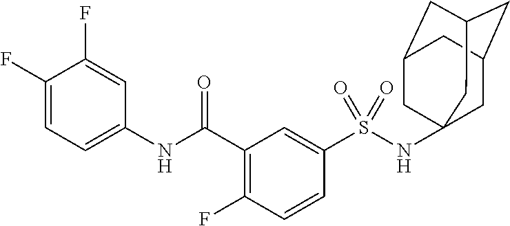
C1(F)=CC=C(NC(C2=C(F)C=CC(S(NC34CC5CC(CC(C3)C5)C4)(=O)=O)=C2)=O)C=C1F
